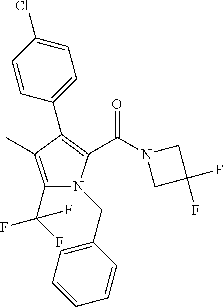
C1(C(F)(F)F)=C(C)C(C2=CC=C(Cl)C=C2)=C(C(N2CC(F)(F)C2)=O)N1CC1=CC=CC=C1
